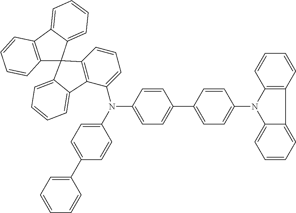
C12=C(C3=CC=CC=C3C13C1=C(C(N(C4=CC=C(C5=CC=C(N6C7=CC=CC=C7C7=C6C=CC=C7)C=C5)C=C4)C4=CC=C(C5=CC=CC=C5)C=C4)=CC=C1)C1=CC=CC=C31)C=CC=C2
